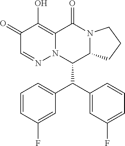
C1(=O)C=NN2C(=C1O)C(=O)N1C(C2C(C2=CC(F)=CC=C2)C2=CC=CC(F)=C2)CCC1
